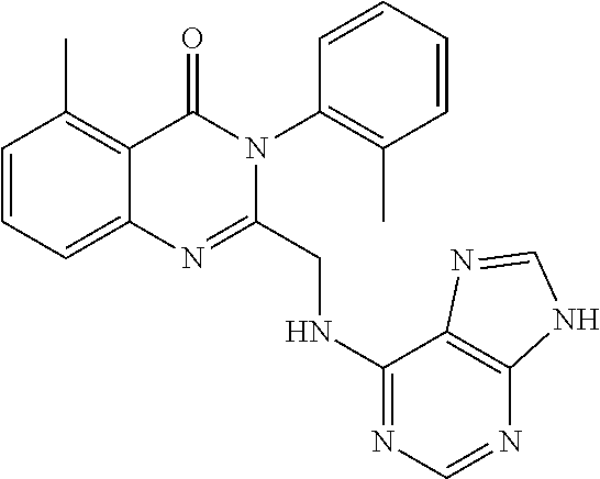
C1=CC=C2C(=C1C)C(=O)N(C1=C(C)C=CC=C1)C(CNC1=NC=NC3=C1N=CN3)=N2
